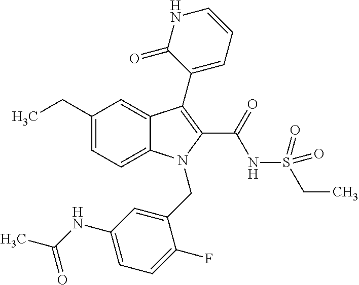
C12=CC=C(CC)C=C1C(C1=CC=CNC1=O)=C(C(=O)NS(CC)(=O)=O)N2CC1=CC(NC(C)=O)=CC=C1F
